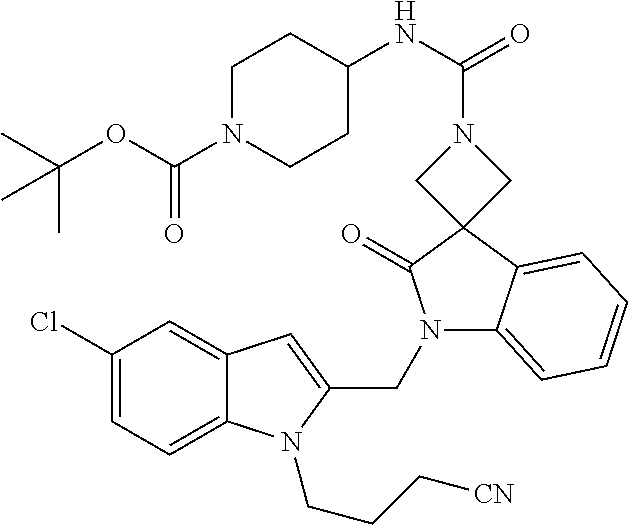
C1(Cl)=CC=C2C(=C1)C=C(CN1C3=CC=CC=C3C3(C1=O)CN(C(NC1CCN(C(OC(C)(C)C)=O)CC1)=O)C3)N2CCC[CN]
